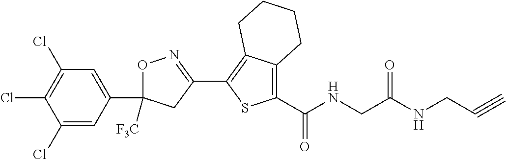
O1C(C2=CC(Cl)=C(Cl)C(Cl)=C2)([F3C])CC(C2=C3C(=C(C(=O)NCC(NCC#C)=O)S2)CCCC3)=N1
